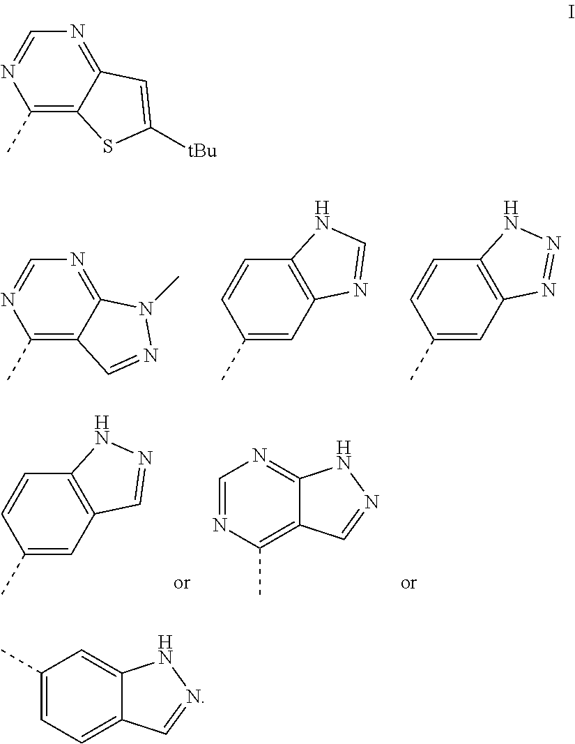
N1=CN=C2C(=C1C)C=NN2.C1(C)=CC2=C(C=C1)NN=C2.C1(C)=C2C(=NC=N1)N(C)N=C2.C1(C)=CC2=C(C=C1)NC=N2.C1(C)=CC2=C(C=C1)NN=N2.C1(C)=C2C(=NC=N1)C=C([tBu])S2.C1=C(C)C=C2C(=C1)C=NN2
